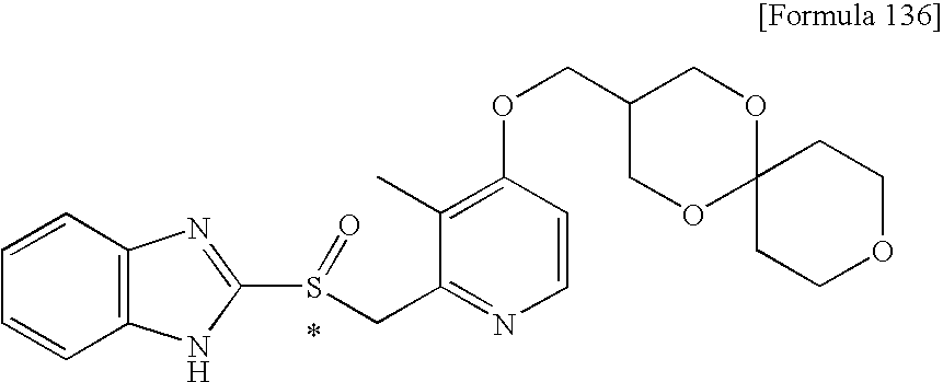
C1(C)=C(OCC2COC3(OC2)CCOCC3)C=CN=C1CS(C1=NC2=C(C=CC=C2)N1)=O
